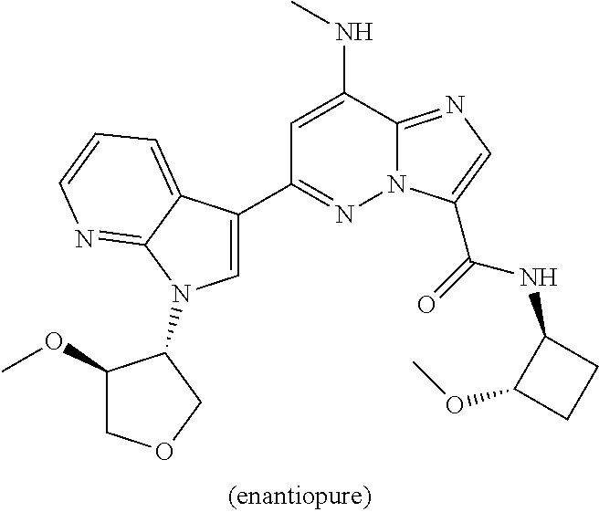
C1=C(NC)C2=NC=C(C(=O)NC3C(OC)CC3)N2N=C1C1=CN(C2C(OC)COC2)C2=NC=CC=C12
